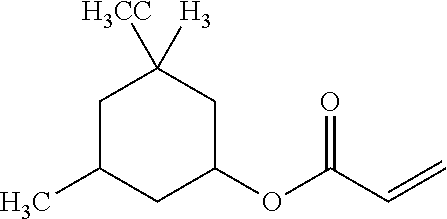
C1C(C)CC(OC(C=C)=O)CC1([H3CC])[H3]
